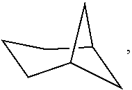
C1C2CCCC1C2
